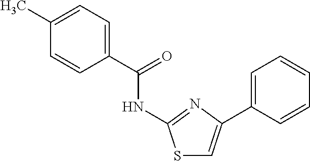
C1(C)=CC=C(C(=O)NC2=NC(C3=CC=CC=C3)=CS2)C=C1
